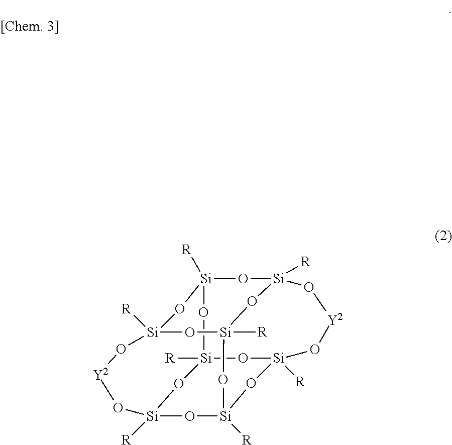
[Si]12([R])O[Si]3([R])O[Si]4([R])O[Si]([R])(O1)O[Y2]O[Si]1([R])O[Si]([R])(O2)O[Si]([R])(O[Si]([R])(O1)O4)O[Y2]O3
